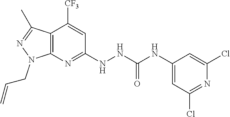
C12=C(N=C(NNC(NC3=CC(Cl)=NC(Cl)=C3)=O)C=C1[CF3])N(CC=C)N=C2C
